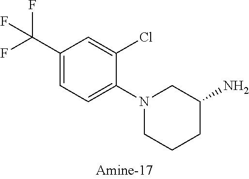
C1(C(F)(F)F)=CC=C(N2CCCC(N)C2)C(Cl)=C1
